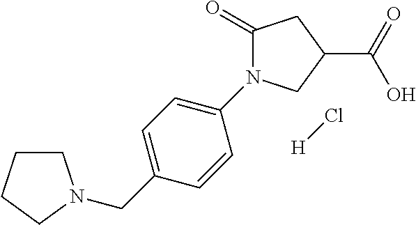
Cl[H].C1(=O)N(C2=CC=C(CN3CCCC3)C=C2)CC(C(=O)O)C1
